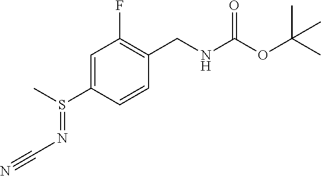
C1=C(S(C)=NC#N)C=CC(CNC(OC(C)(C)C)=O)=C1F
